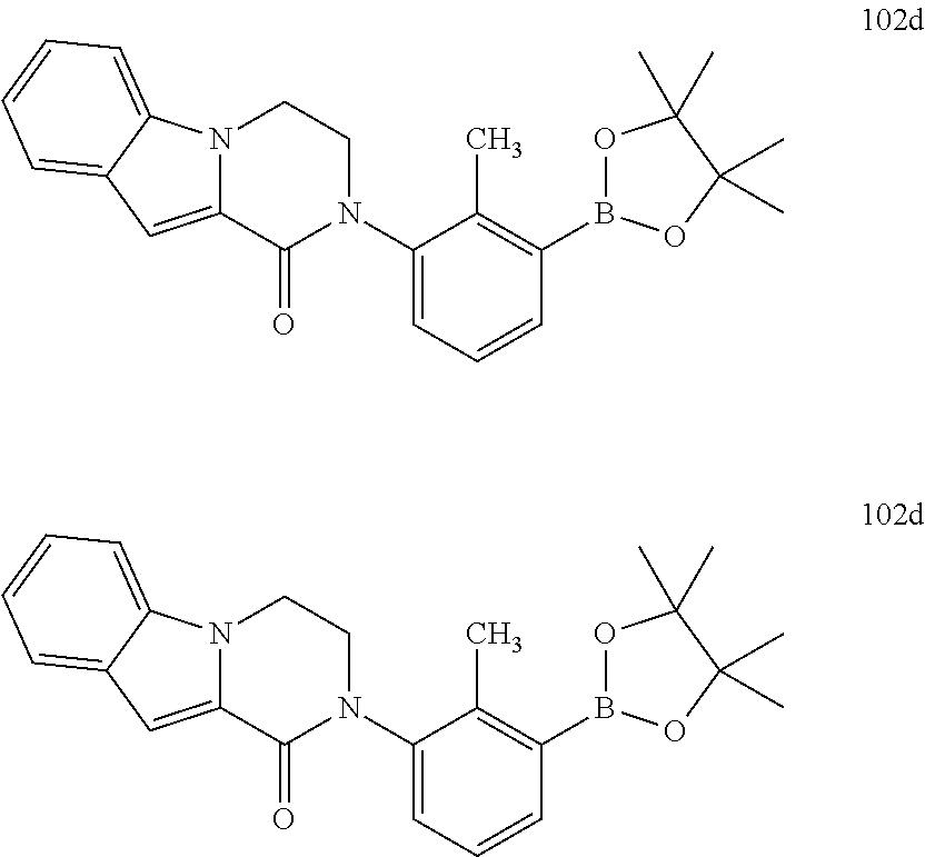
N12C(=CC3=CC=CC=C13)C(=O)N(C1=CC=CC(B3OC(C)(C)C(C)(C)O3)=C1C)CC2.N12C(=CC3=CC=CC=C13)C(=O)N(C1=CC=CC(B3OC(C)(C)C(C)(C)O3)=C1C)CC2
